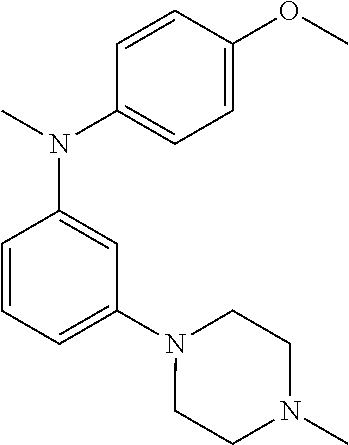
CN(C1=CC=C(OC)C=C1)C1=CC(N2CCN(C)CC2)=CC=C1
